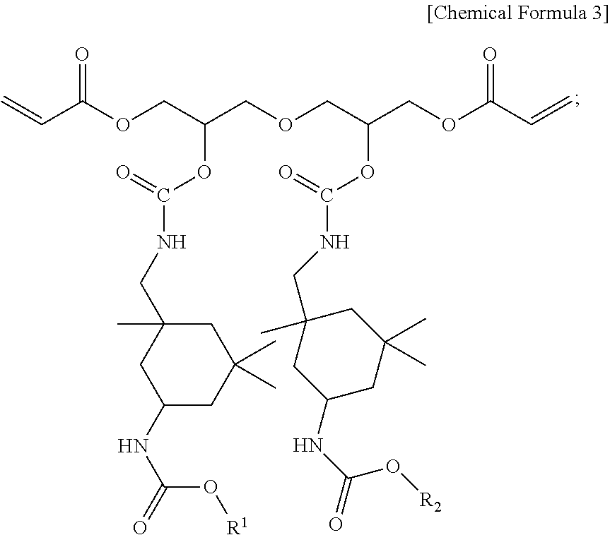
C=CC(OCC(COCC(COC(C=C)=O)OC(NCC1(C)CC(NC(O[R2])=O)CC(C)(C)C1)=O)OC(NCC1(C)CC(NC(=O)O[R1])CC(C)(C)C1)=O)=O
